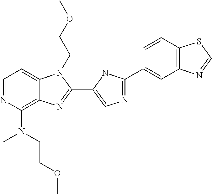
C1=NC(N(C)CCOC)=C2C(=C1)N(CCOC)C(C1=CN=C(C3=CC4=C(C=C3)SC=N4)N1)=N2
